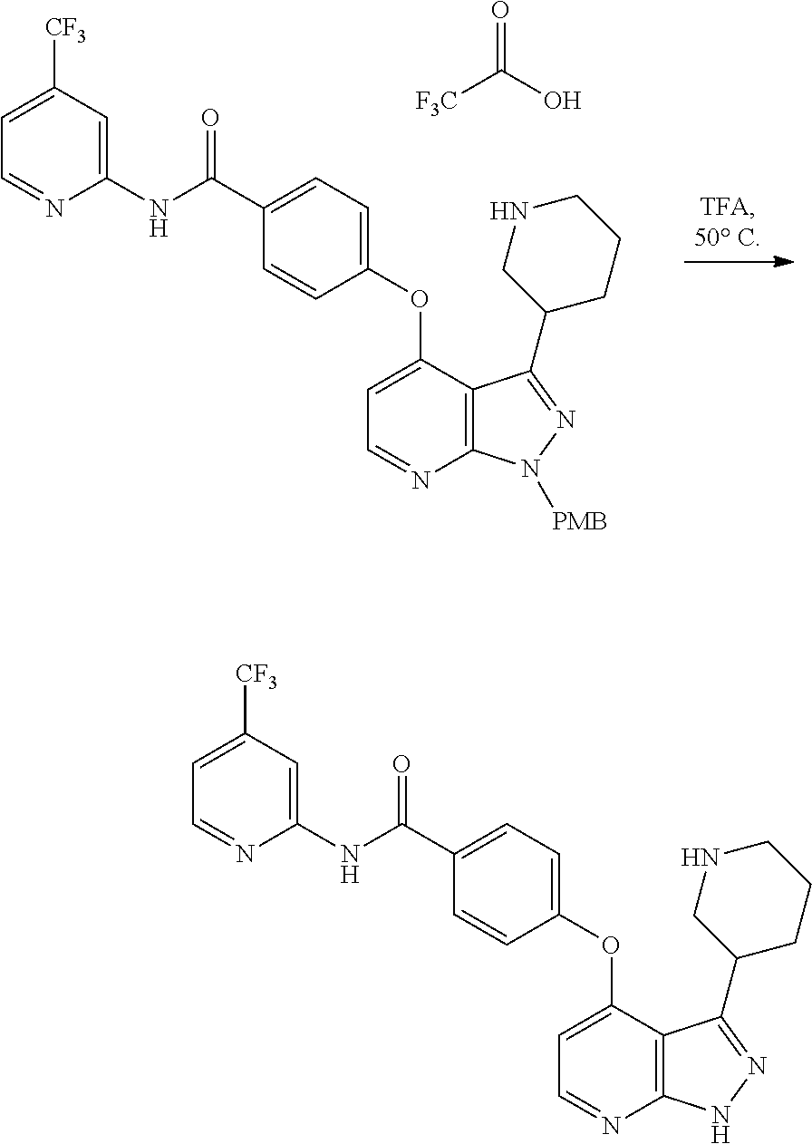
C1([CF3])=CC=NC(NC(C2=CC=C(OC3=CC=NC4=C3C(C3CCCNC3)=NN4[PMB])C=C2)=O)=C1.O=C(O)[F3C].C1([CF3])=CC=NC(NC(C2=CC=C(OC3=CC=NC4=C3C(C3CCCNC3)=NN4)C=C2)=O)=C1
